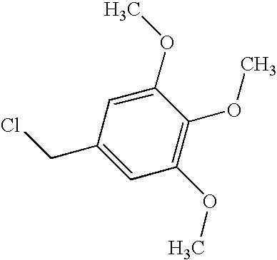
C1(OC)=CC(CCl)=CC(OC)=C1OC
